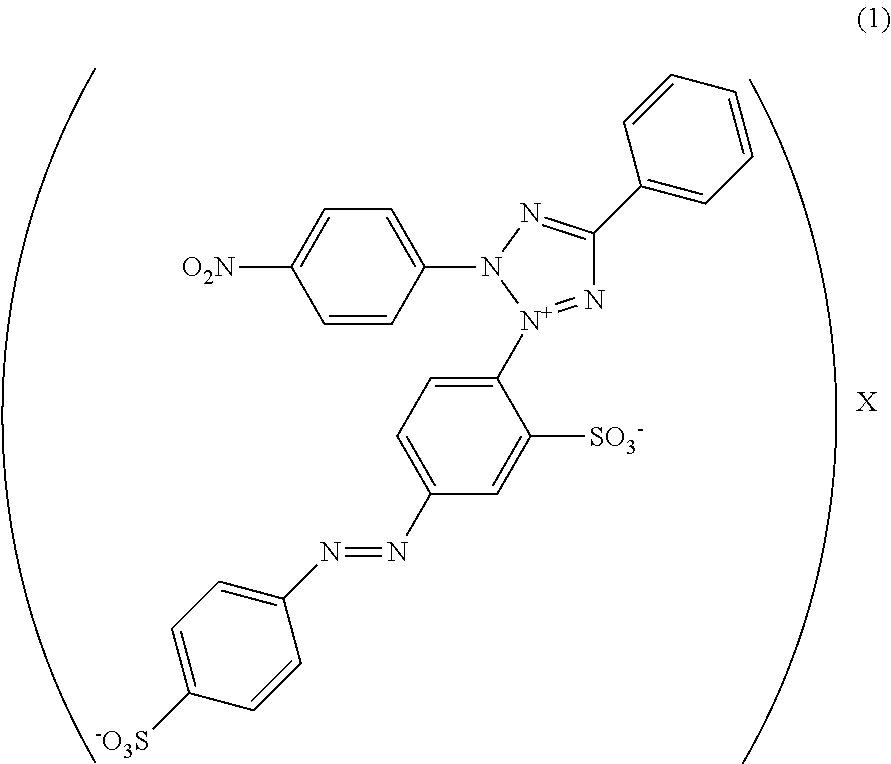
C1(N2[N+](C3=CC=C(N=NC4=CC=C([-O3S])C=C4)C=C3[SO3-])=NC(C3=CC=CC=C3)=N2)=CC=C([O2N])C=C1.[X]
